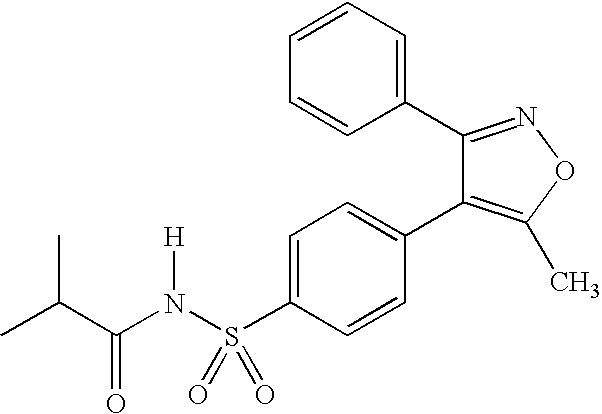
C1=C(S(N(C(C(C)C)=O)[H])(=O)=O)C=CC(C2=C(C)ON=C2C2=CC=CC=C2)=C1
